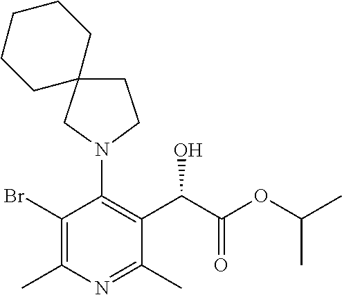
BrC1=C(C)N=C(C)C(C(C(OC(C)C)=O)O)=C1N1CCC2(C1)CCCCC2
